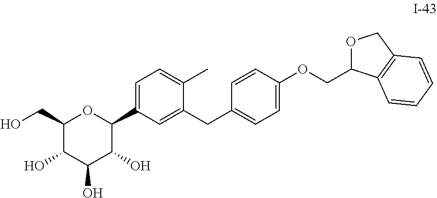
C1(CO)C(O)C(O)C(O)C(C2=CC=C(C)C(CC3=CC=C(OCC4OCC5=C4C=CC=C5)C=C3)=C2)O1
